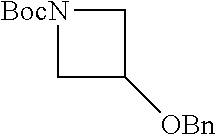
[BocN]1CC([OBn])C1
